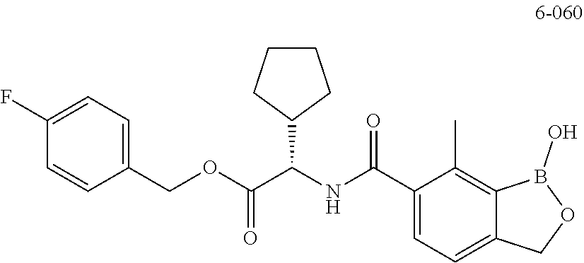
C1(F)=CC=C(COC(C(NC(C2=CC=C3C(=C2C)B(O)OC3)=O)C2CCCC2)=O)C=C1
